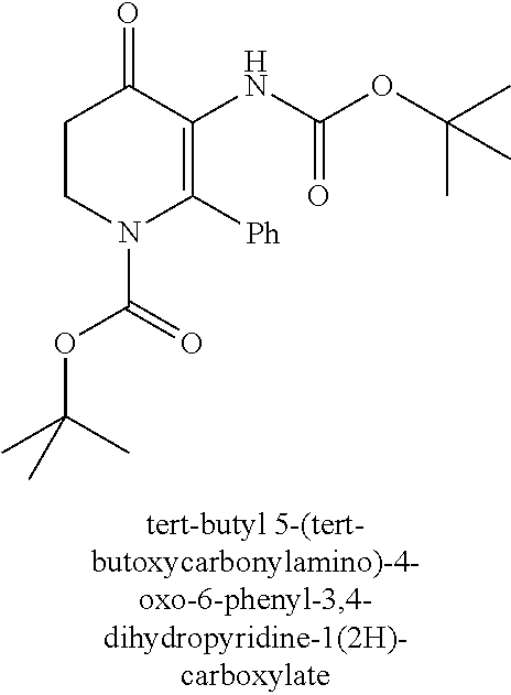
C1CN(C(OC(C)(C)C)=O)C([Ph])=C(NC(OC(C)(C)C)=O)C1=O
